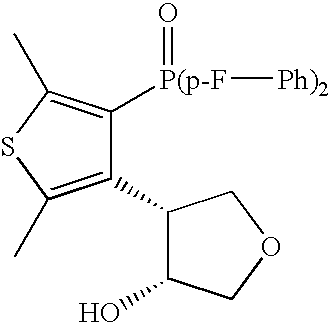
C1(C2=C(C)SC(C)=C2[P(p-F](=O)[Ph)2])C(O)COC1
